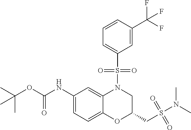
C1(NC(OC(C)(C)C)=O)=CC=C2C(=C1)N(S(C1=CC=CC(C(F)(F)F)=C1)(=O)=O)CC(CS(N(C)C)(=O)=O)O2
